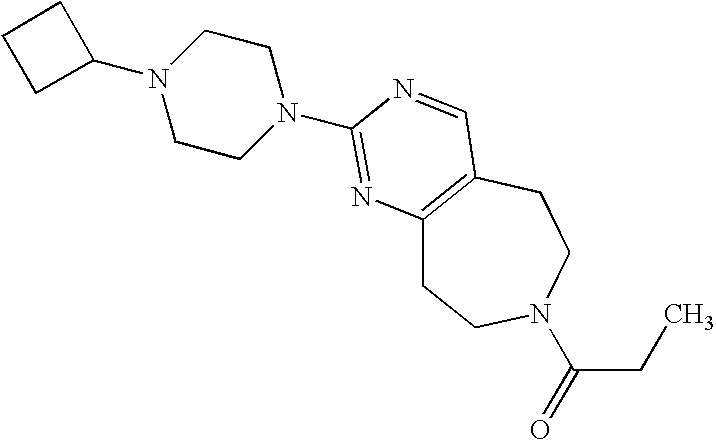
C1CN(C2=NC3=C(CCN(C(=O)CC)CC3)C=N2)CCN1C1CCC1
